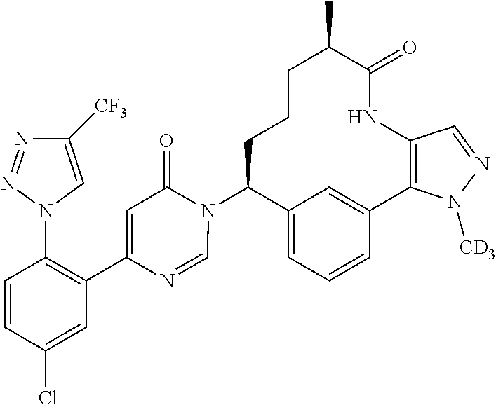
C12=CC=CC(=C1)C1=C(NC(=O)C(C)CCCC2N2C(=O)C=C(C3=C(N4C=C([CF3])N=N4)C=CC(Cl)=C3)N=C2)C=NN1[CD3]
